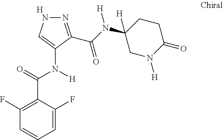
[H].C1=C(F)C(C(=O)N(C2=CNN=C2C(N(C2([H])CN([H])C(=O)CC2)[H])=O)[H])=C(F)C=C1
